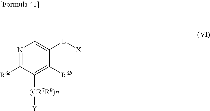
[(CR7R8)n]([Y])C1=C([R6b])C([L][X])=CN=C1[R6c]
